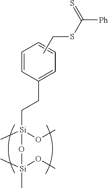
C[Si](OC)(CCC1=CC=CC=C1)O[Si](C)(OC)C.CCSC([Ph])=S
